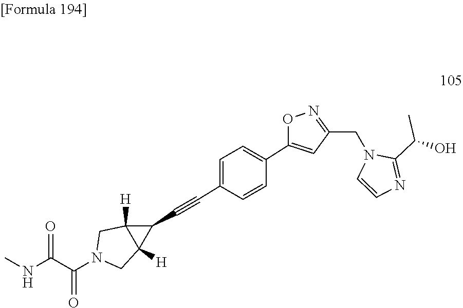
C1(C(C)O)=NC=CN1CC1=NOC(C2=CC=C(C#CC3C4([H])C3([H])CN(C(C(NC)=O)=O)C4)C=C2)=C1
